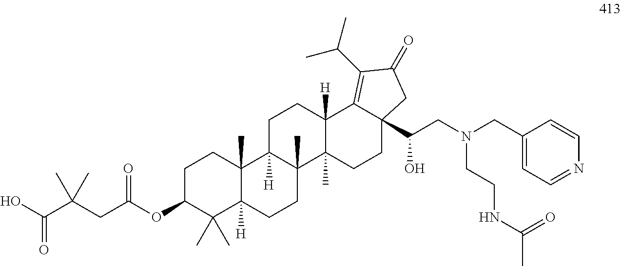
OC(C(CC(OC1CCC2(C)C([H])(C1(C)C)CCC1(C)C2([H])CCC2([H])C1(C)CCC1(C(CN(CC3=CC=NC=C3)CCNC(C)=O)O)C2=C(C(C)C)C(=O)C1)=O)(C)C)=O
